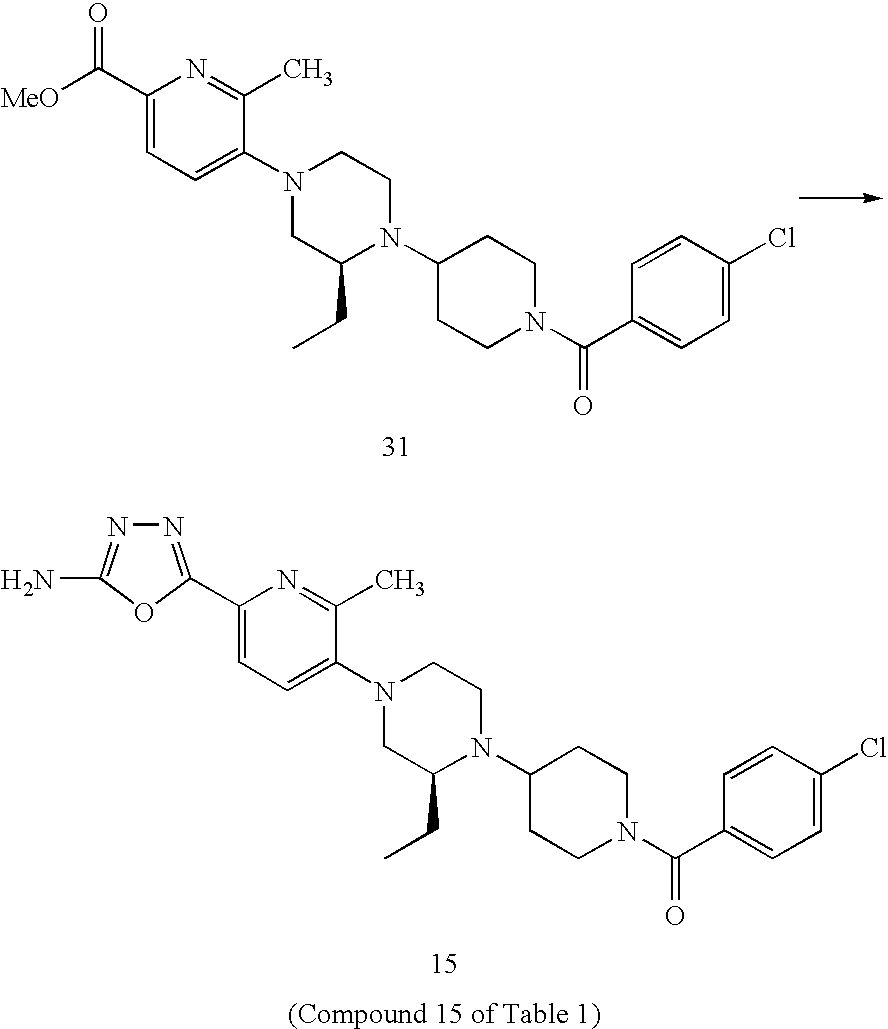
C1(C([MeO])=O)=CC=C(N2CC(CC)N(C3CCN(C(C4=CC=C(Cl)C=C4)=O)CC3)CC2)C(C)=N1.C1(C2=NN=C(N)O2)=CC=C(N2CC(CC)N(C3CCN(C(C4=CC=C(Cl)C=C4)=O)CC3)CC2)C(C)=N1
